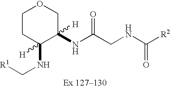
C1CC(NC[R1])([H])C(NC(CNC([R2])=O)=O)([H])CO1
